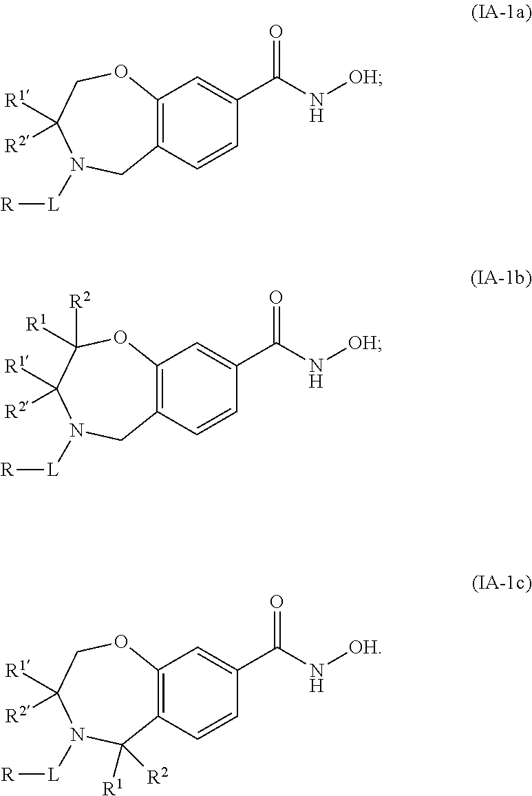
C12=C(C=CC(C(=O)N[OH])=C1)CN([L][R])C([R1])([R2])C([R1])([R2])O2.C12=C(C=CC(C(=O)N[OH])=C1)CN([L][R])C([R1])([R2])CO2.C12=C(C=CC(C(=O)N[OH])=C1)C([R1])([R2])N([L][R])C([R1])([R2])CO2
